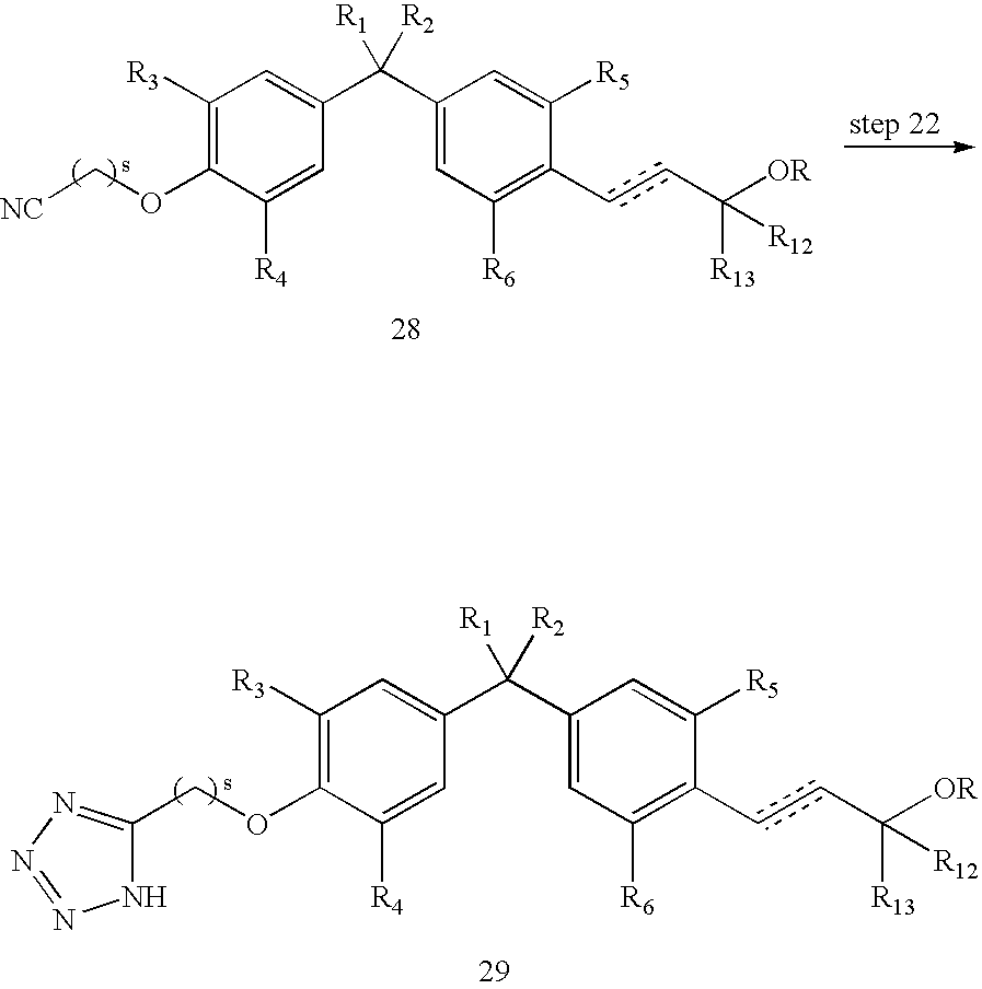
C1([R3])=C(OC[NC])C([R4])=CC(C(C2=CC([R6])=C(ccC([OR])([R13])[R12])C([R5])=C2)([R1])[R2])=C1.C1([R3])=C(OCC2=NN=NN2)C([R4])=CC(C(C2=CC([R6])=C(ccC([OR])([R13])[R12])C([R5])=C2)([R1])[R2])=C1
